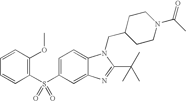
C1=C(S(C2=C(OC)C=CC=C2)(=O)=O)C=C2C(=C1)N(CC1CCN(C(=O)C)CC1)C(C(C)(C)C)=N2
